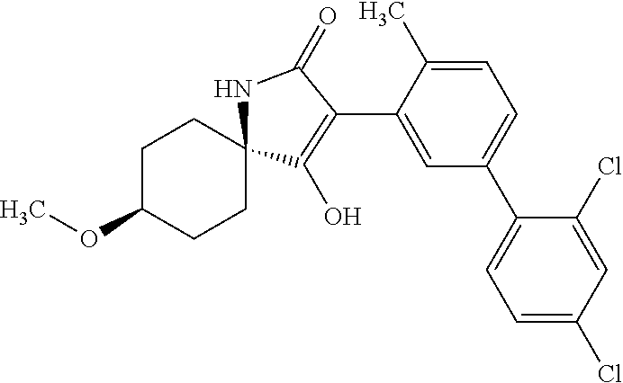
C1C(OC)CCC2(C1)C(O)=C(C1=CC(C3=CC=C(Cl)C=C3Cl)=CC=C1C)C(=O)N2
